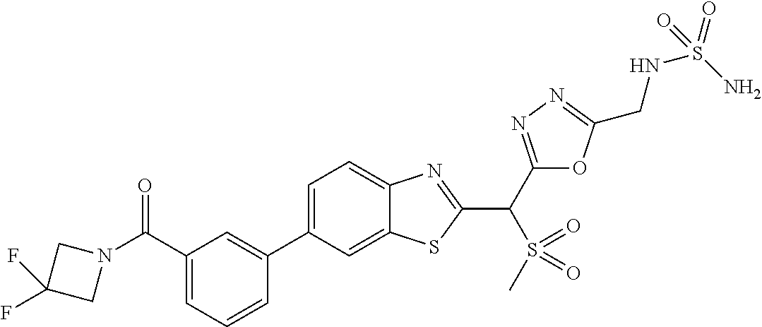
C1(C2=CC(C(N3CC(F)(F)C3)=O)=CC=C2)=CC=C2C(=C1)SC(C(C1=NN=C(CNS(=O)(N)=O)O1)S(=O)(=O)C)=N2
